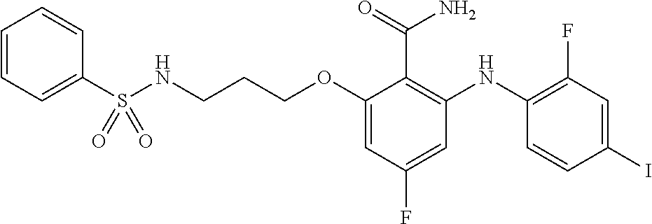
C(OC1=CC(F)=CC(NC2=C(F)C=C(I)C=C2)=C1C(=O)N)CCNS(C1=CC=CC=C1)(=O)=O
